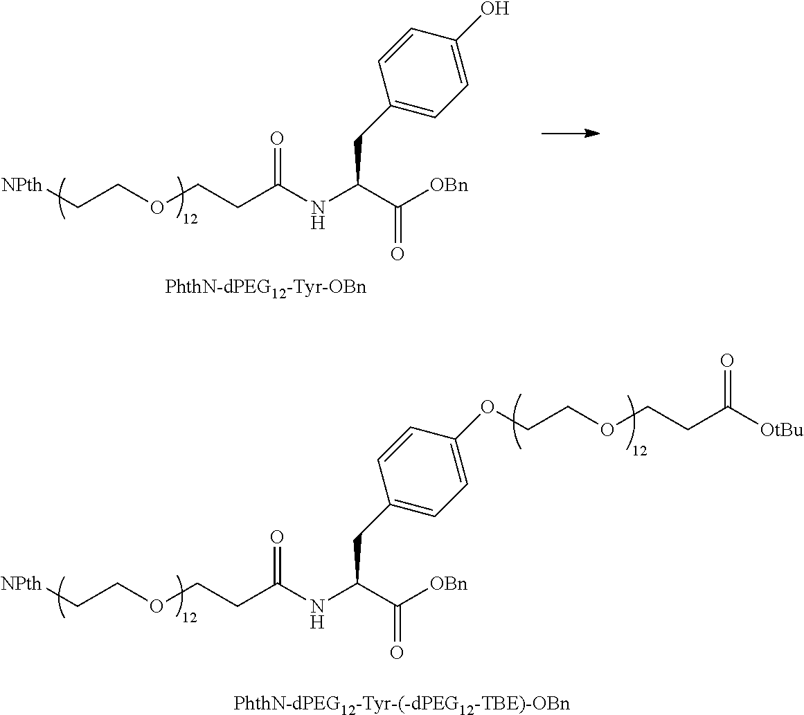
[NPth]CCOCCC(NC(C([OBn])=O)CC1=CC=C(O)C=C1)=O.[PhthN-dPEG12-Tyr-OBn].[NPth]CCOCCC(NC(C([OBn])=O)CC1=CC=C(OCCOCCC([OtBu])=O)C=C1)=O.[PhthN-dPEG12-Tyr-(-dPEG12-TBE)-OBn]
